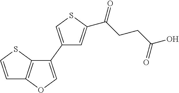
C1=CSC2=C1OC=C2C1=CSC(C(CCC(O)=O)=O)=C1
